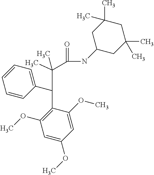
N(C(=O)C(C(C1=C(OC)C=C(OC)C=C1OC)C1=CC=CC=C1)(C)C)C1CC(C)(C)CC(C)(C)C1
